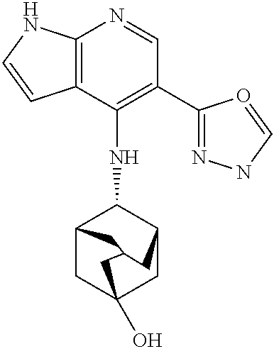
C12=C(C(NC3C4CC5(O)CC3CC(C4)C5)=C(C3=NNC=O3)C=N1)C=CN2
